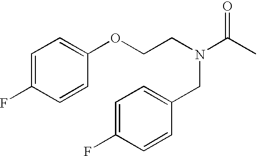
C1=C(F)C=CC(OCCN(C(C)=O)CC2=CC=C(F)C=C2)=C1
